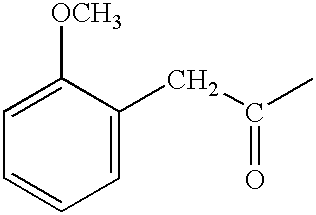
C1=C(CC(C)=O)C([OCH3])=CC=C1
